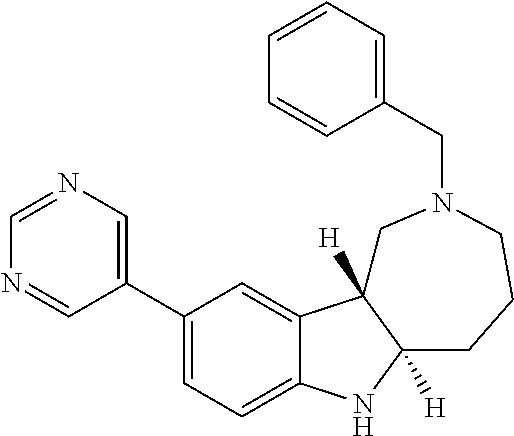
C1(C2=CN=CN=C2)=CC=C2C(=C1)C1([H])C([H])(N2)CCCN(CC2=CC=CC=C2)C1
